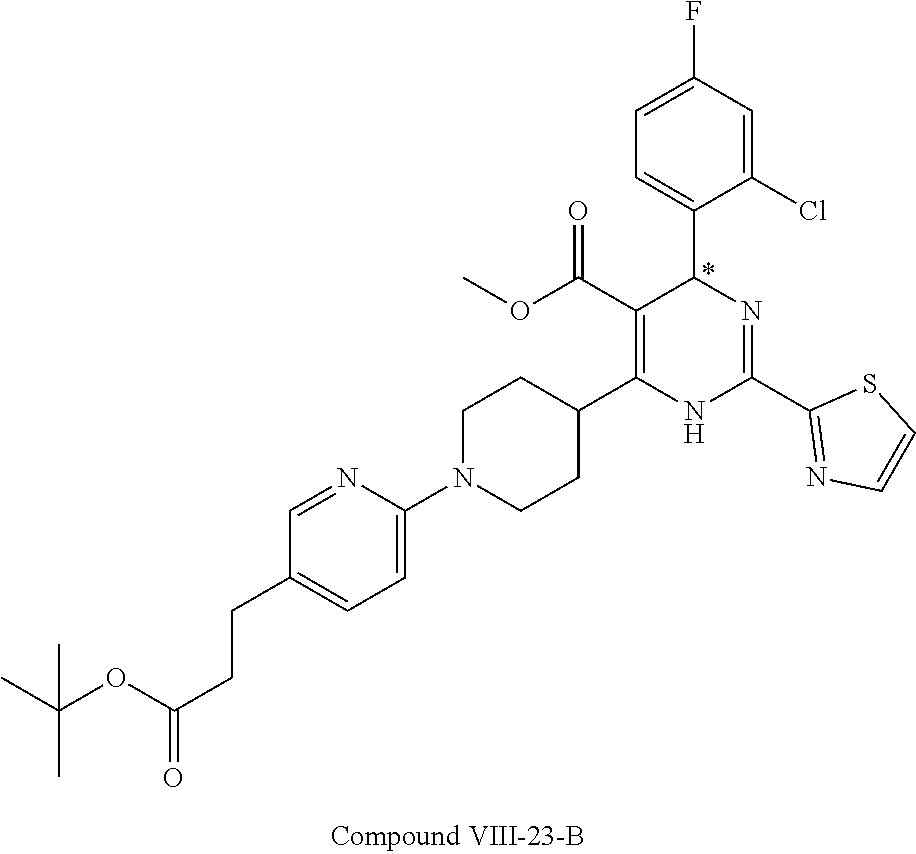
C1=C(Cl)C(C2N=C(C3=NC=CS3)NC(C3CCN(C4=CC=C(CCC(OC(C)(C)C)=O)C=N4)CC3)=C2C(OC)=O)=CC=C1F
